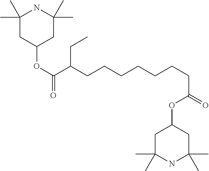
C1(C)(C)CC(OC(C(CCCCCCCC(=O)OC2CC(C)(C)NC(C)(C)C2)CC)=O)CC(C)(C)N1
